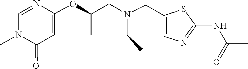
C1=NC(OC2CC(C)N(CC3=CN=C(NC(=O)C)S3)C2)=CC(=O)N1C
